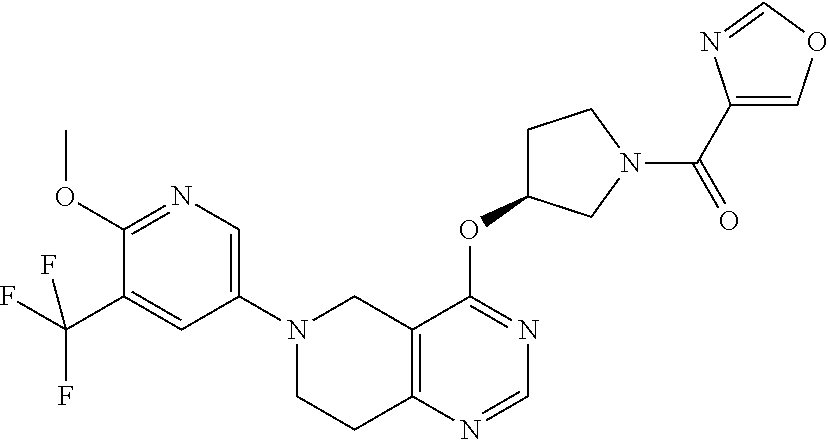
C1(OC)=NC=C(N2CCC3=C(C2)C(OC2CCN(C(C4=COC=N4)=O)C2)=NC=N3)C=C1C(F)(F)F
